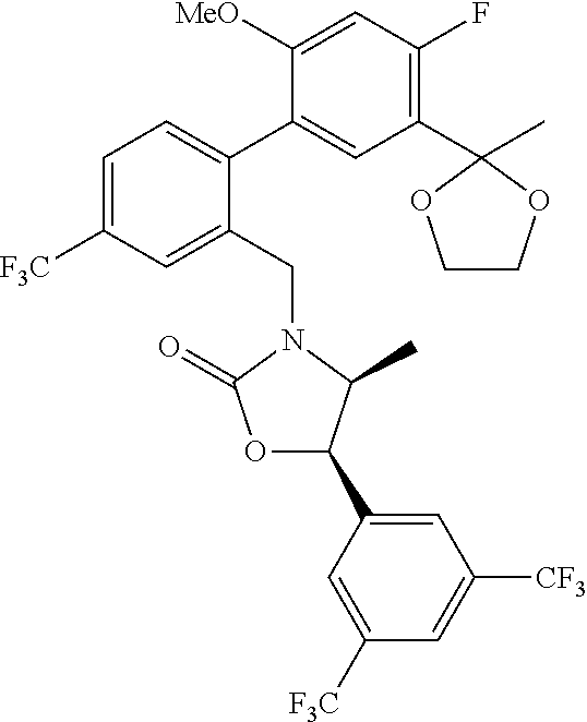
C1(C2(C)OCCO2)=C(F)C=C([MeO])C(C2=CC=C([F3C])C=C2CN2C(C)C(C3=CC([CF3])=CC([F3C])=C3)OC2=O)=C1
